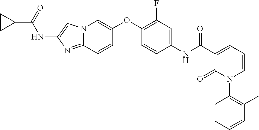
N12C(=NC(NC(=O)C3CC3)=C1)C=CC(OC1=C(F)C=C(NC(=O)C3=CC=CN(C4=C(C)C=CC=C4)C3=O)C=C1)=C2
